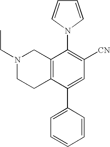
N1(CC)CCC2=C(C1)C(N1C=CC=C1)=C([CN])C=C2C1=CC=CC=C1
